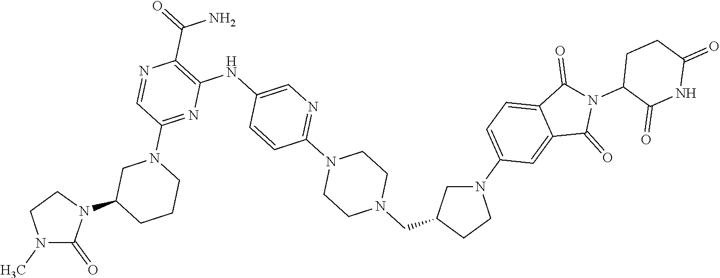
N1(C2CN(C3=NC(NC4=CN=C(N5CCN(CC6CCN(C7=CC=C8C(=C7)C(=O)N(C7C(=O)NC(=O)CC7)C8=O)C6)CC5)C=C4)=C(C(=O)N)N=C3)CCC2)CCN(C)C1=O
